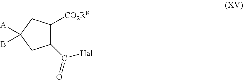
C1(C(=O)[Hal])C([CO2R8])CC([A])(B)C1
